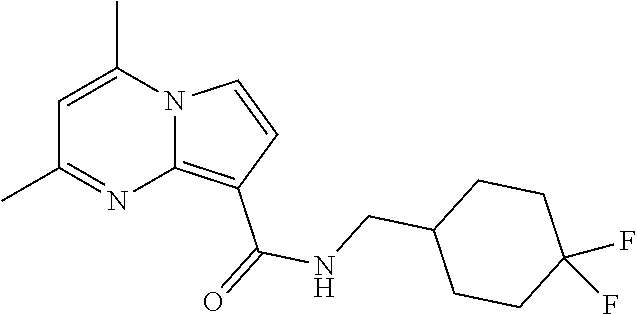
C1(C)=NC2=C(C(=O)NCC3CCC(F)(F)CC3)C=CN2C(C)=C1
